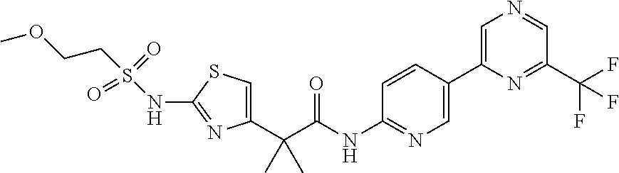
C1=C(C(C(NC2=NC=C(C3=CN=CC(C(F)(F)F)=N3)C=C2)=O)(C)C)N=C(NS(CCOC)(=O)=O)S1
